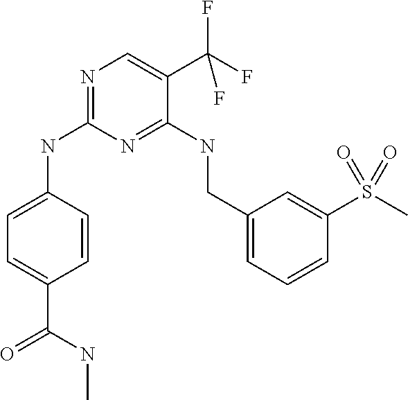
C1=C(NC2=NC=C(C(F)(F)F)C(NCC3=CC=CC(S(=O)(C)=O)=C3)=N2)C=CC(C(=O)NC)=C1
